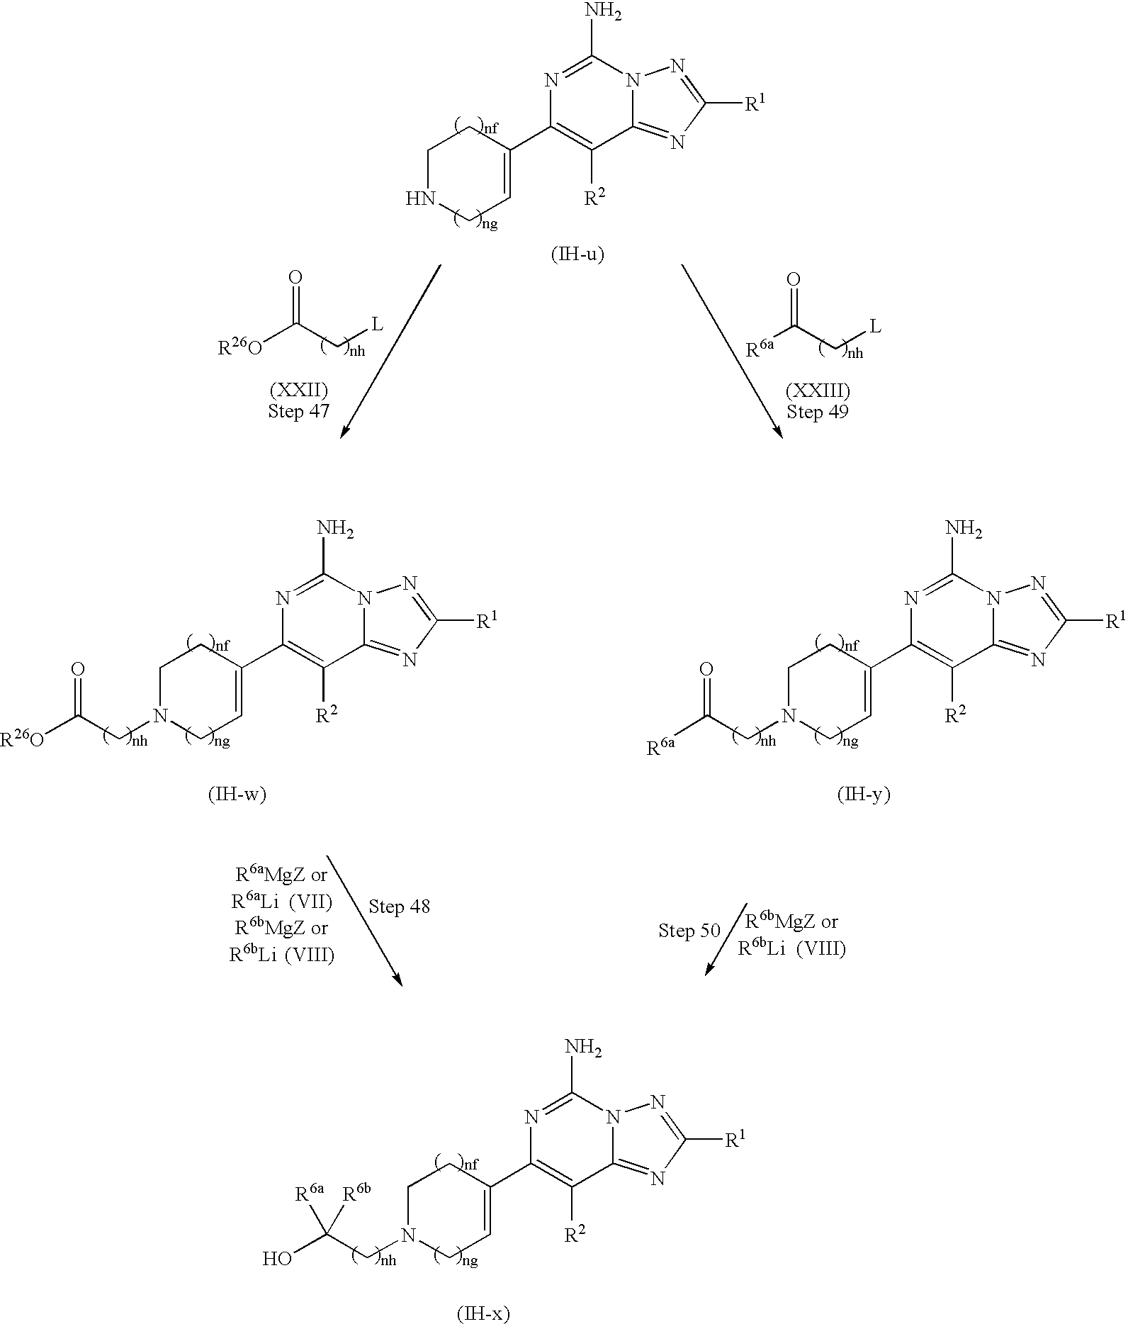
NC1=NC(C2=CCNCC2)=C([R2])C2=NC([R1])=NN12.[(IH-u)].[R26O]C(C[L])=O.[R6a]C(C[L])=O.NC1=NC(C2=CCN(CC([R26O])=O)CC2)=C([R2])C2=NC([R1])=NN12.[(IH-w)].NC1=NC(C2=CCN(CC([R6a])=O)CC2)=C([R2])C2=NC([R1])=NN12.[(IH-y)].NC1=NC(C2=CCN(CC(O)([R6a])[R6b])CC2)=C([R2])C2=NC([R1])=NN12.[(IH-x)]
